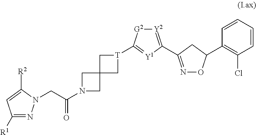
C1([R1])=NN(CC(=O)N2CC3(C2)C[T](C2=[Y1]C(C4=NOC(C5=C(Cl)C=CC=C5)C4)=[Y2][G2]2)C3)C([R2])=C1
